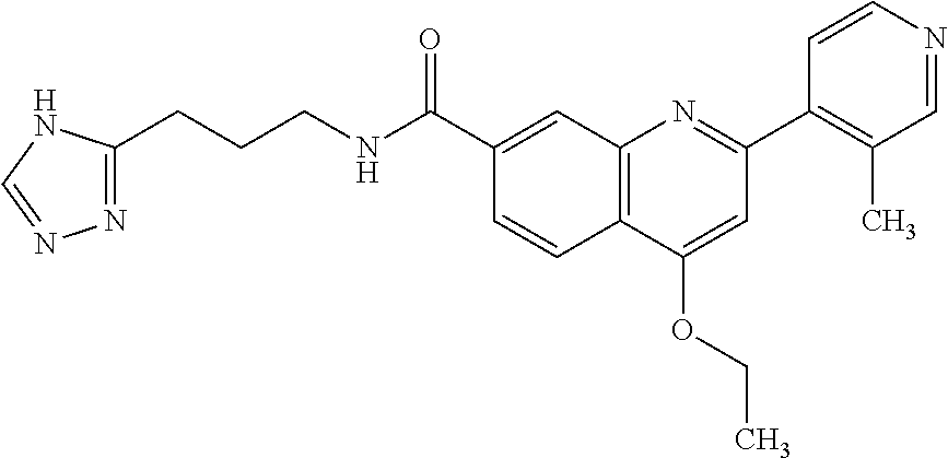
C1(C(NCCCC2=NN=CN2)=O)=CC2=C(C=C1)C(OCC)=CC(C1=C(C)C=NC=C1)=N2
